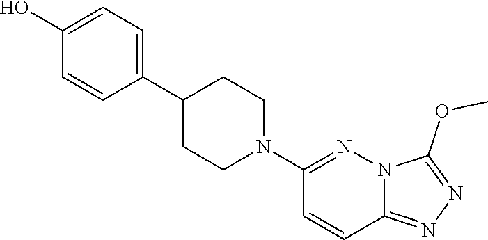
C1(O)=CC=C(C2CCN(C3=NN4C(=NN=C4OC)C=C3)CC2)C=C1
